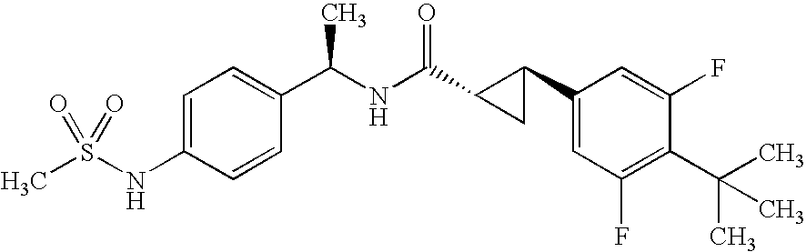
N(C1=CC=C(C(NC(=O)C2C(C3=CC(F)=C(C(C)(C)C)C(F)=C3)C2)C)C=C1)S(C)(=O)=O
